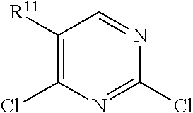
ClC1=C([R11])C=NC(Cl)=N1
